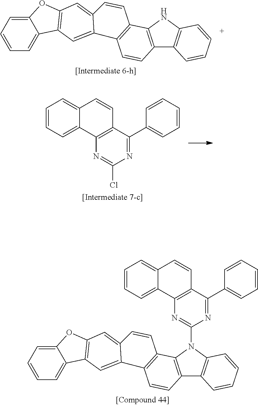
C12=C(NC3=C1C=CC=C3)C1=C(C=C2)C2=CC3=C(OC4=CC=CC=C43)C=C2C=C1.C1=CC=C2C(=C1)C=CC1=C2N=C(Cl)N=C1C1=CC=CC=C1.C1=CC=C2C(=C1)C=CC1=C2N=C(N2C3=C(C4=C2C2=C(C=C4)C4=CC5=C(OC6=CC=CC=C65)C=C4C=C2)C=CC=C3)N=C1C1=CC=CC=C1
